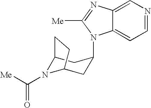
C12N(C([Me])=O)C(CC(N3C4=CC=NC=C4N=C3[Me])C1)CC2
